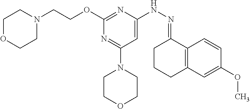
O(C1=NC(NN=C2CCCC3=C2C=CC(OC)=C3)=CC(N2CCOCC2)=N1)CCN1CCOCC1
